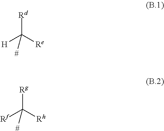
[Rd]C([Re])([H])[#].[Rg]C([Rh])([Rf])[#]
